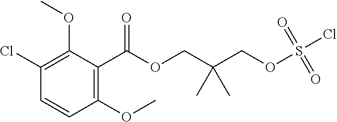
C1(C(OCC(COS(Cl)(=O)=O)(C)C)=O)=C(OC)C=CC(Cl)=C1OC
